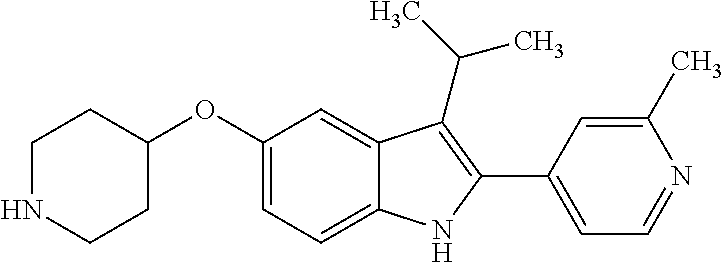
C1(OC2=CC=C3C(=C2)C(C(C)C)=C(C2=CC=NC(C)=C2)N3)CCNCC1
